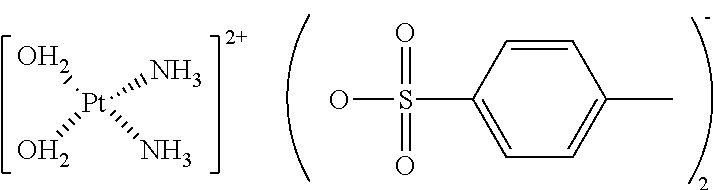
O[Pt](O)(N)N.C1(S(O)(=O)=O)=CC=C(C)C=C1
